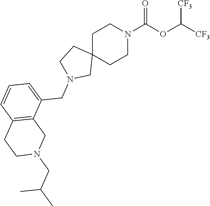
C1CN(C(OC([CF3])[CF3])=O)CCC12CN(CC1=CC=CC3=C1CN(CC(C)C)CC3)CC2
